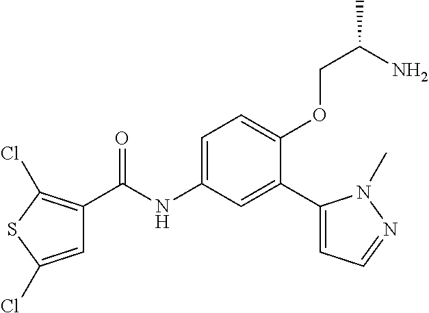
C1=C(Cl)SC(Cl)=C1C(=O)NC1=CC=C(OCC(C)N)C(C2=CC=NN2C)=C1
